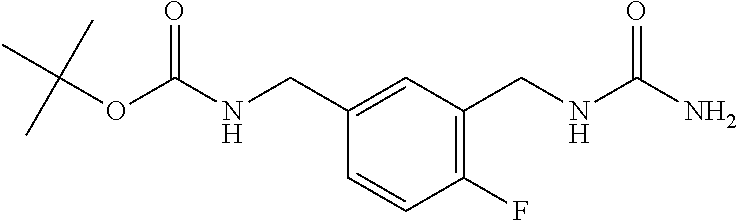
C(NC(=O)OC(C)(C)C)C1=CC(CNC(=O)N)=C(F)C=C1
